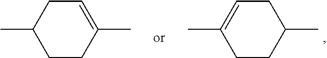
C1=C(C)CCC(C)C1.C1C=C(C)CCC1C
